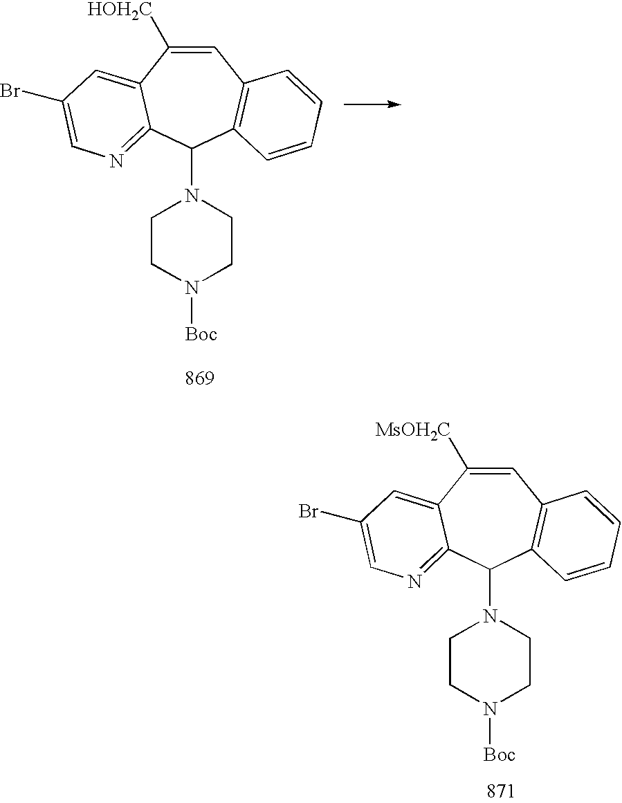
C1=C([MsOH2C])C2=CC(Br)=CN=C2C(N2CCN([Boc])CC2)C2=C1C=CC=C2.C1=C([HOH2C])C2=CC(Br)=CN=C2C(N2CCN([Boc])CC2)C2=C1C=CC=C2
